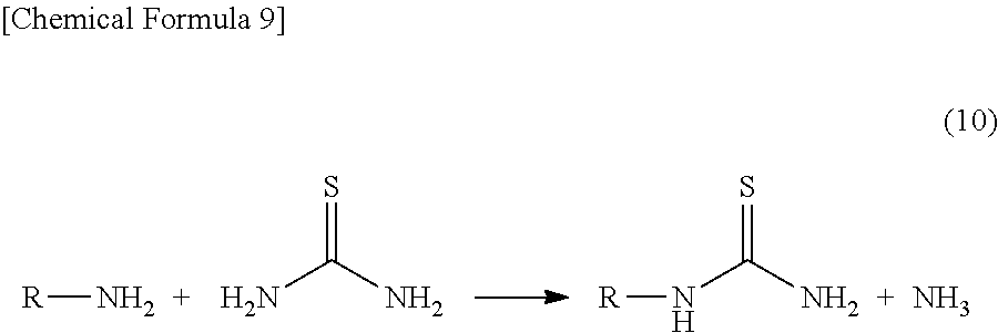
[R]N.S=C(N)N.S=C(N)N[R].N
